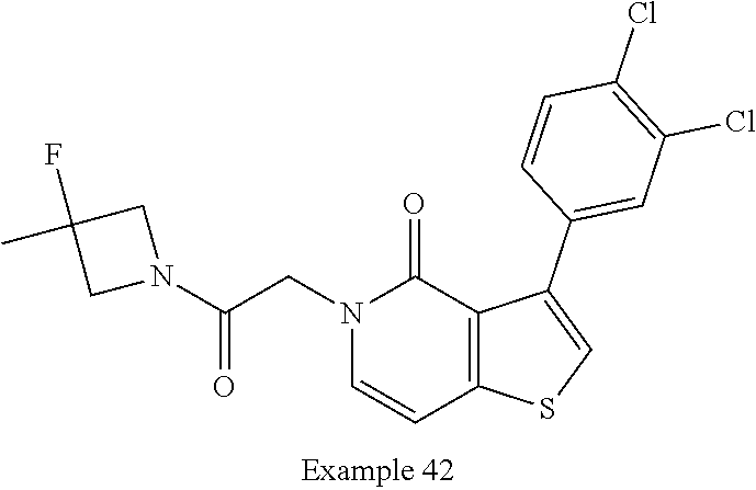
N1(CC(N2CC(F)(C)C2)=O)C=CC2=C(C1=O)C(C1=CC(Cl)=C(Cl)C=C1)=CS2
